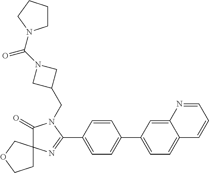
C1(=O)N(CC2CN(C(=O)N3CCCC3)C2)C(C2=CC=C(C3=CC=C4C(=C3)N=CC=C4)C=C2)=NC12CCOC2
